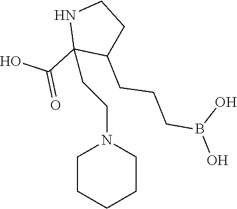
N1C(C(O)=O)(CCN2CCCCC2)C(CCCB(O)O)CC1
